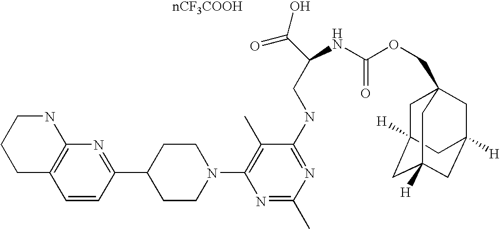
C1=CC(C2CCN(C3=C(C)C(NCC(C(=O)O)NC(OCC45CC6([H])CC([H])(CC([H])(C4)C6)C5)=O)=NC(C)=N3)CC2)=NC2=C1CCCN2.[nCF3COOH]
